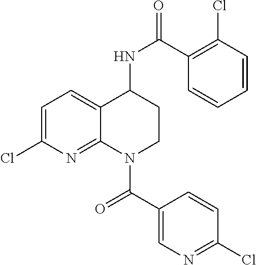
C1=C(Cl)N=C2C(=C1)C(NC(C1=C(Cl)C=CC=C1)=O)CCN2C(=O)C1=CN=C(Cl)C=C1
